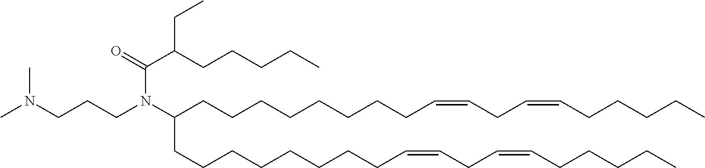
CN(CCCN(C(CCCCCCCCC=CCC=CCCCCC)CCCCCCCCC=CCC=CCCCCC)C(=O)C(CCCCC)CC)C
